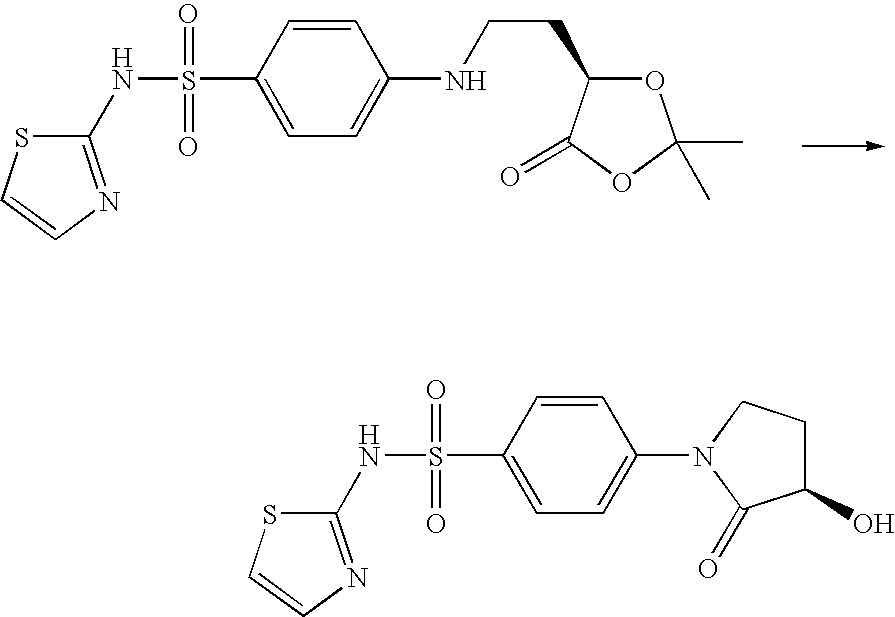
C1(NS(C2=CC=C(NCCC3OC(C)(C)OC3=O)C=C2)(=O)=O)=NC=CS1.C1(NS(C2=CC=C(N3C(=O)C(O)CC3)C=C2)(=O)=O)=NC=CS1
